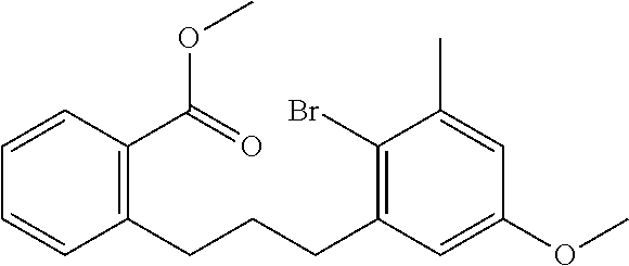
C1(CCCC2=C(Br)C(C)=CC(OC)=C2)=C(C(OC)=O)C=CC=C1
